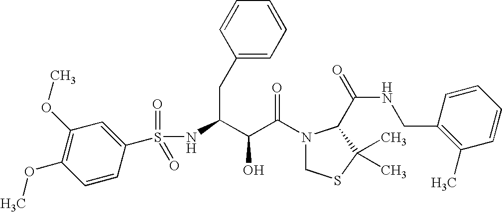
N(C(CC1=CC=CC=C1)C(C(N1CSC(C)(C)C1C(NCC1=C(C)C=CC=C1)=O)=O)O)S(=O)(=O)C1=CC(OC)=C(OC)C=C1
